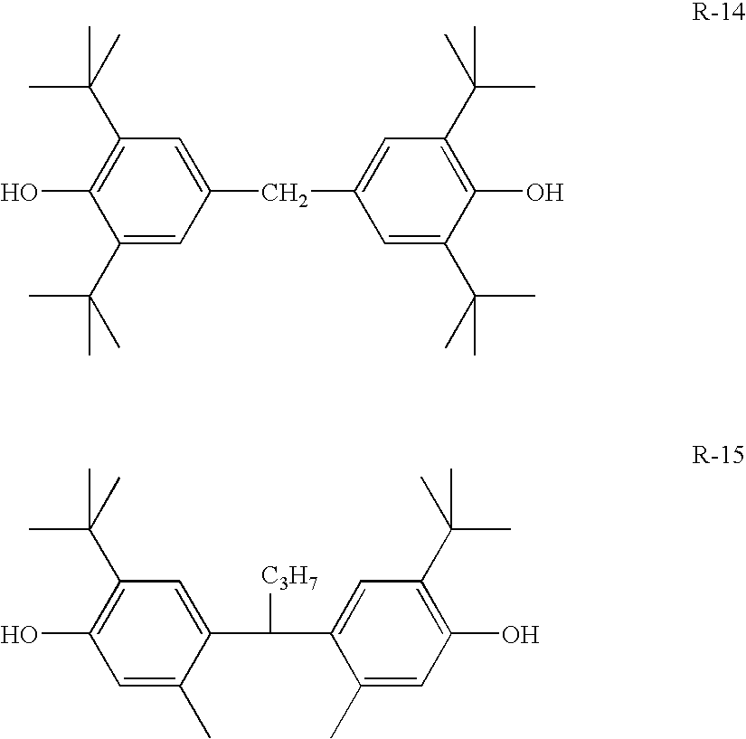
C1(C(C)(C)C)=CC(CC2=CC(C(C)(C)C)=C(O)C(C(C)(C)C)=C2)=CC(C(C)(C)C)=C1O.C1=C(C)C(C([C3H7])C2=CC(C(C)(C)C)=C(O)C=C2C)=CC(C(C)(C)C)=C1O
